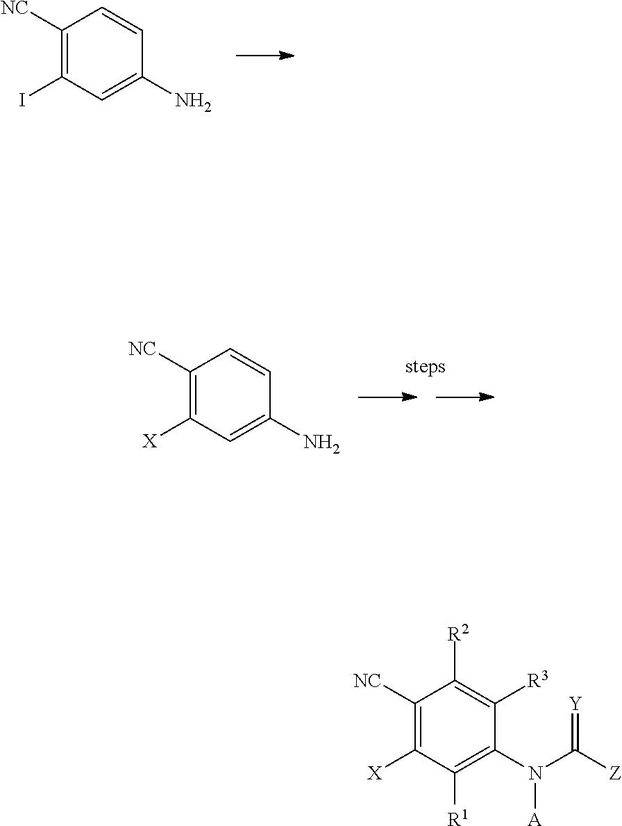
C1([NC])=C(I)C=C(N)C=C1.C1([NC])=C([X])C=C(N)C=C1.C1([NC])=C([X])C([R1])=C(N(C([Z])=[Y])[A])C([R3])=C1[R2]
